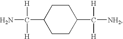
C1(C([H])([H])N)CCC(C([H])([H])[NH2])CC1
